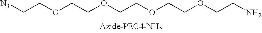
C(COCCOCCOCCOCCN)[N3]
